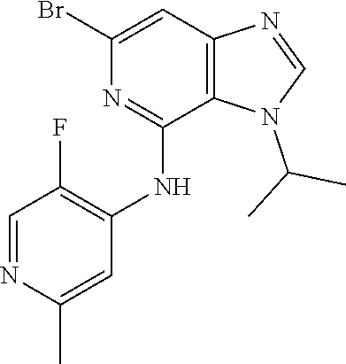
N1=C(NC2=C(F)C=NC(C)=C2)C2=C(C=C1Br)N=CN2C(C)C
